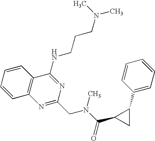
C1=CC=CC2=C1N=C(CN(C)C(=O)C1CC1C1=CC=CC=C1)N=C2NCCCN(C)C
